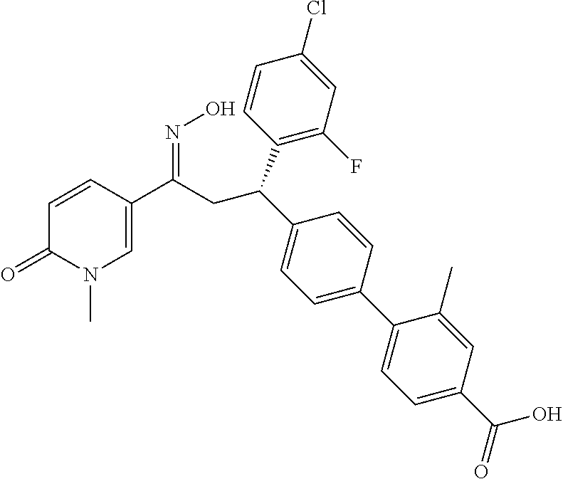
C1=CC(C(CC(C2=CC=C(C3=CC=C(C(O)=O)C=C3C)C=C2)C2=C(F)C=C(Cl)C=C2)=NO)=CN(C)C1=O
